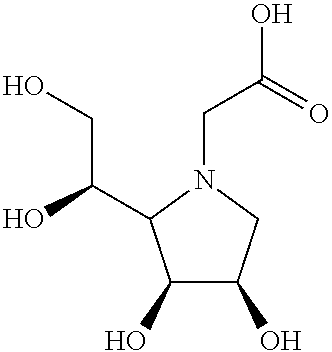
C1(O)C(O)CN(CC(O)=O)C1C(O)CO
